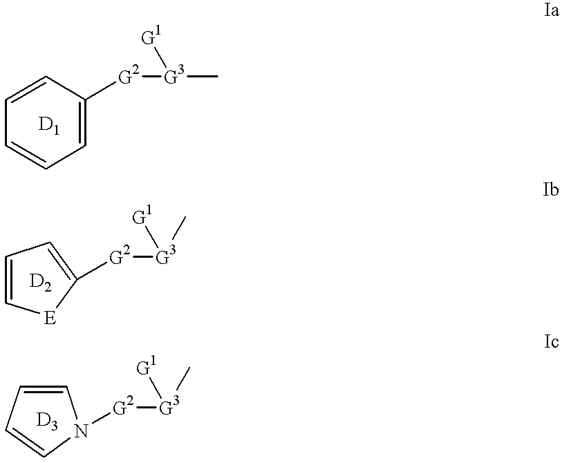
C1=CC([G2][G3](C)[G1])=CC=C1.[D1].[G2]([G3](C)[G1])C1=CC=C[E]1.[D2].[G2]([G3](C)[G1])N1C=CC=C1.[D3]
